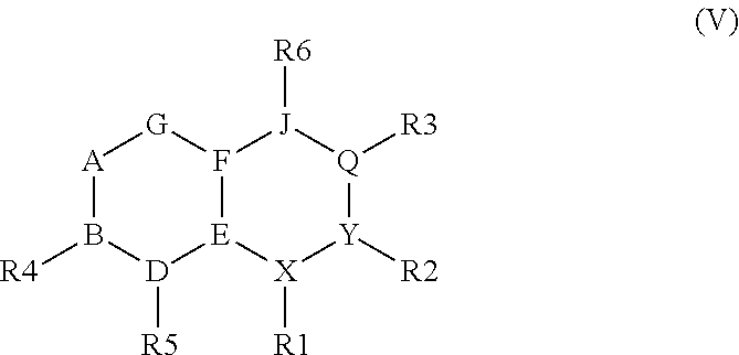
[A]1B([R4])[D]([R5])[E]2F([G]1)[J]([R6])[Q]([R3])[Y]([R2])[X]2[R1]
